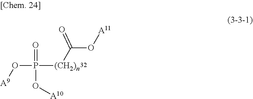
[A9]OP(=O)(O[A10])[(CH2)n]C(O[A11])=O
